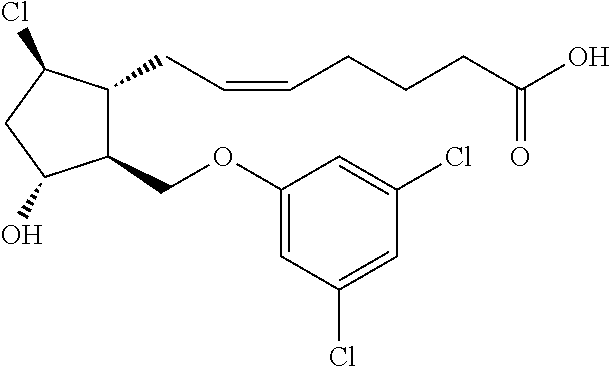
C1(COC2=CC(Cl)=CC(Cl)=C2)C(CC=CCCCC(O)=O)C(Cl)CC1O
